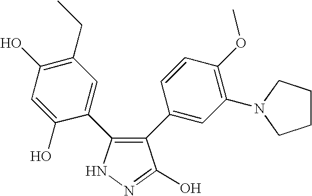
N1N=C(O)C(C2=CC(N3CCCC3)=C(OC)C=C2)=C1C1=CC(CC)=C(O)C=C1O
